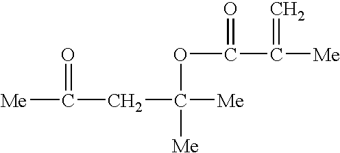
[Me]C(CC([Me])(OC(C([Me])=C)=O)[Me])=O
